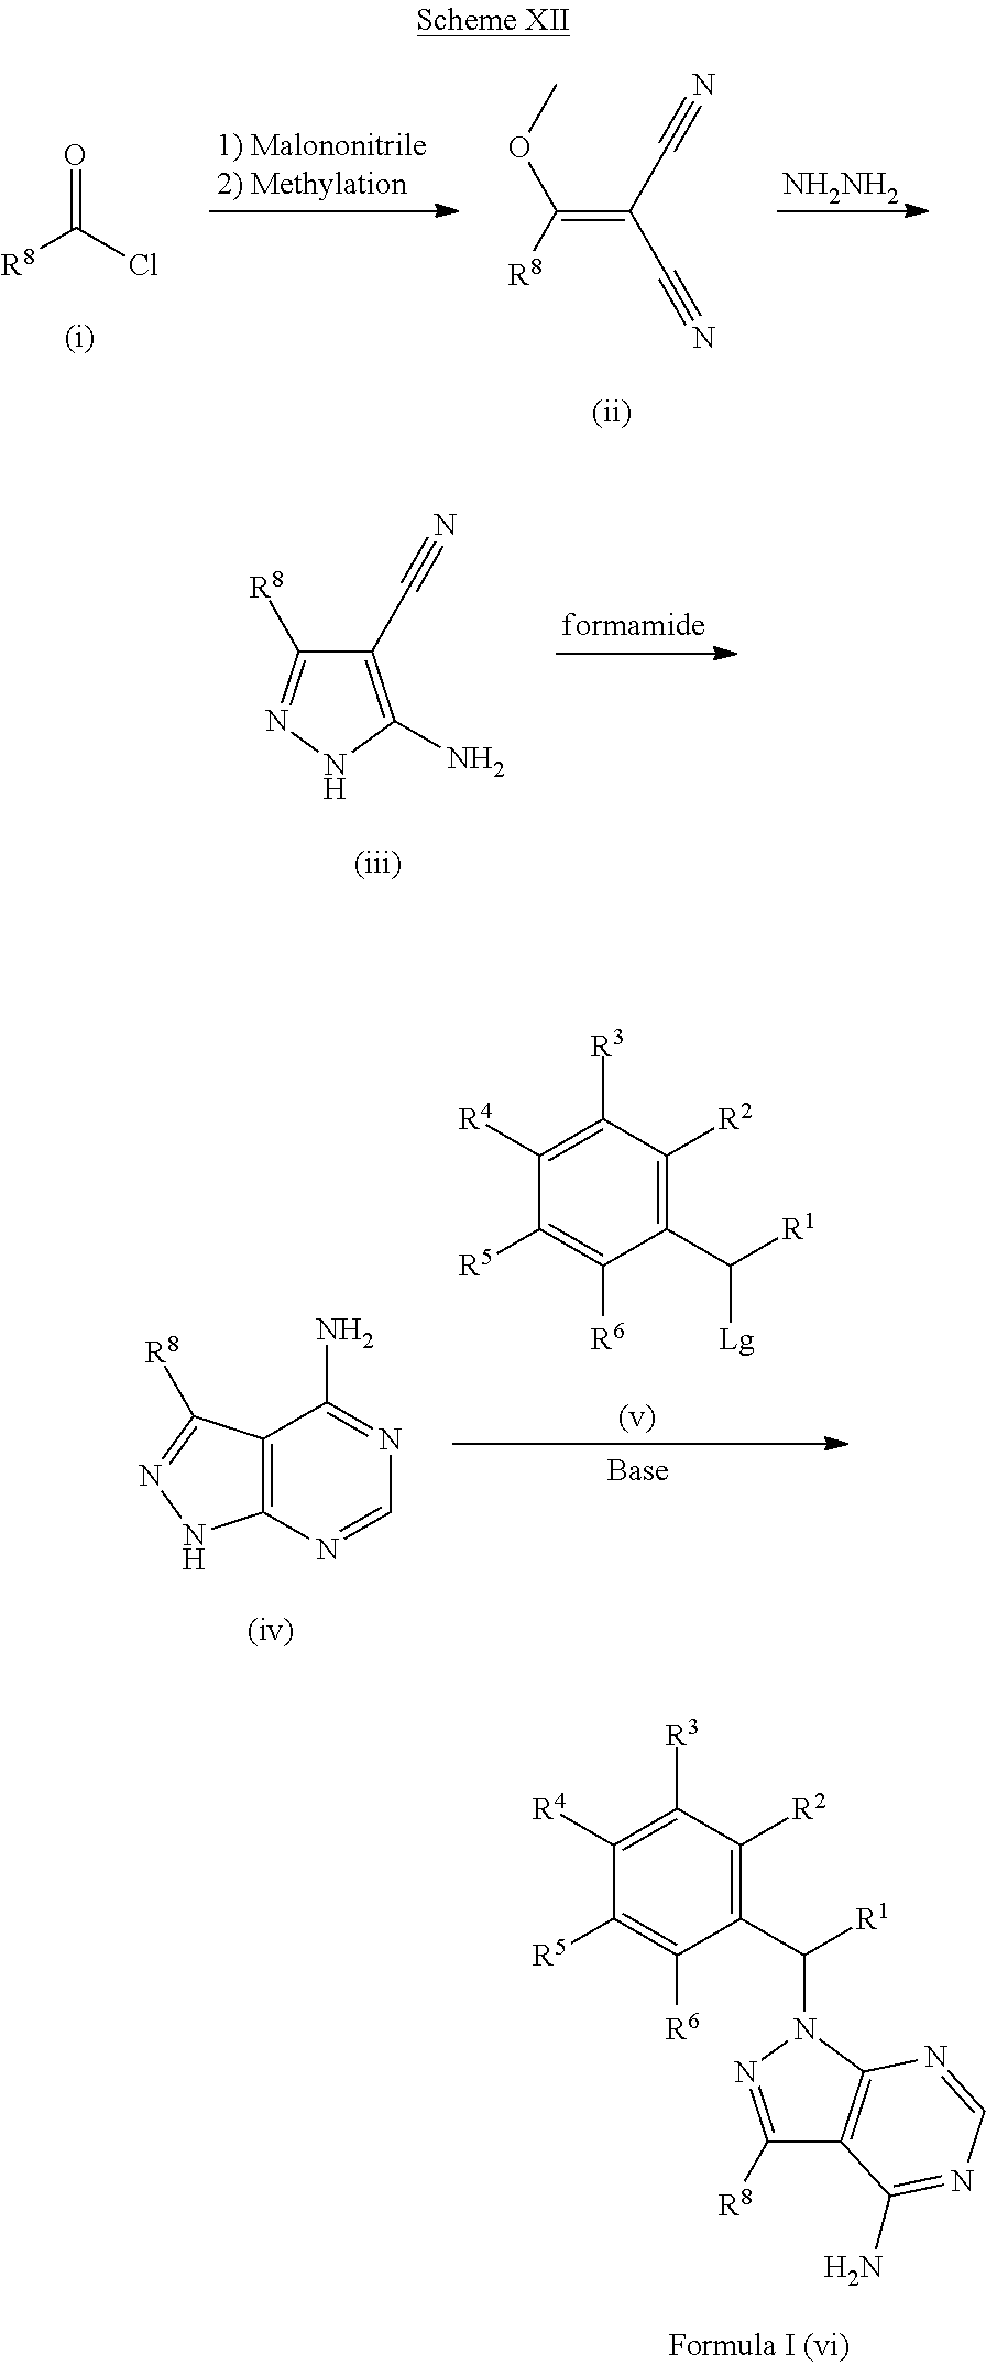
O=C(Cl)[R8].C(=C(C#N)C#N)([R8])OC.[NH2NH2].C1(C([R1])N2N=C([R8])C3=C2N=CN=C3N)=C([R2])C([R3])=C([R4])C([R5])=C1[R6].C1(C#N)=C(N)NN=C1[R8].C1(C([R1])[Lg])=C([R2])C([R3])=C([R4])C([R5])=C1[R6].C12=C(N=CN=C1N)NN=C2[R8]
